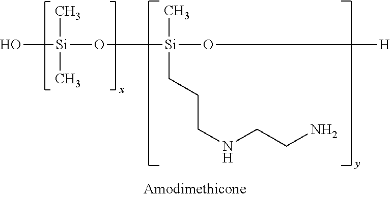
O[Si](O[Si](C)(O[H])CCCNCCN)(C)C
